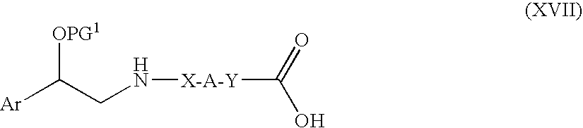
[Ar]C(CN[X-A-Y]C(O)=O)[OPG1]
